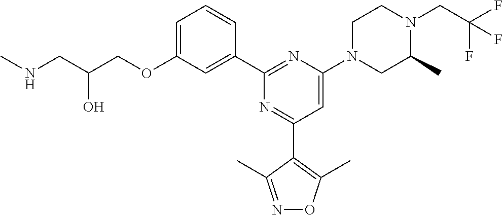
C1=C(OCC(CNC)O)C=C(C2=NC(N3CCN(CC(F)(F)F)C(C)C3)=CC(C3=C(C)ON=C3C)=N2)C=C1
